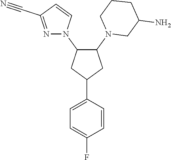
C1=CC(C2CC(N3CC(N)CCC3)C(N3C=CC(C#N)=N3)C2)=CC=C1F
